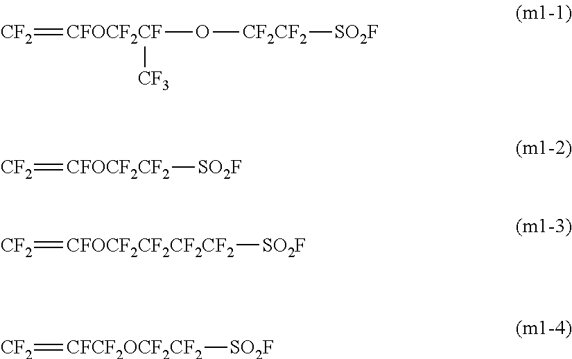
[CF2]=[CFOCF2CF]([CF3])O[CF2CF2][SO2F].[CF2]=[CFOCF2CF2][SO2F].[CF2]=[CFOCF2CF2CF2CF2][SO2F].[CF2]=[CFCF2OCF2CF2][SO2F]
